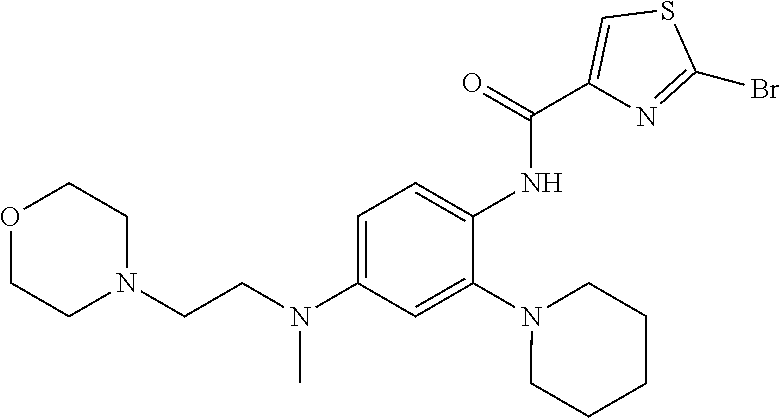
C1=C(N(CCN2CCOCC2)C)C=C(N2CCCCC2)C(NC(C2=CSC(Br)=N2)=O)=C1
